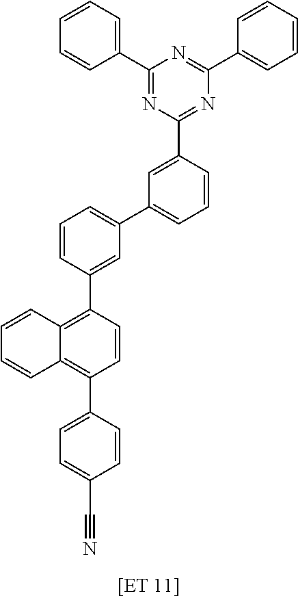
C1=CC(C2=NC(C3=CC(C4=CC=CC(C5=C6C(=C(C7=CC=C(C#N)C=C7)C=C5)C=CC=C6)=C4)=CC=C3)=NC(C3=CC=CC=C3)=N2)=CC=C1
